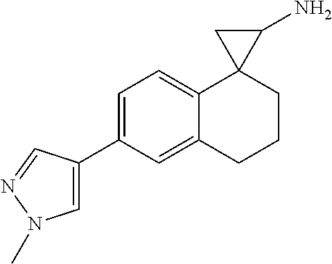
C1=C(C2=CN(C)N=C2)C=C2C(=C1)C1(CCC2)C(N)C1
